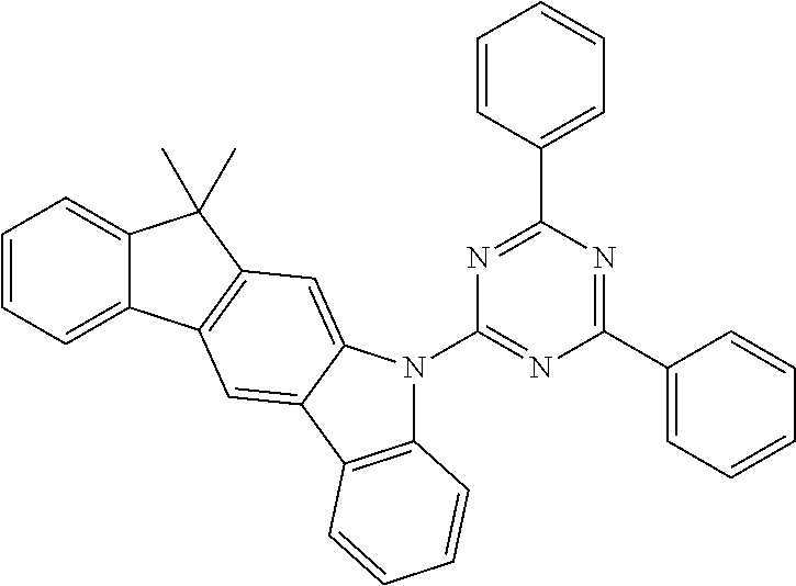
C1=CC=C2C(=C1)C(C)(C)C1=C2C=C2C(=C1)N(C1=NC(C3=CC=CC=C3)=NC(C3=CC=CC=C3)=N1)C1=C2C=CC=C1
